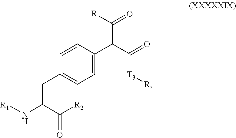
C1=CC(CC(N[R1])C([R2])=O)=CC=C1C(C([T3][R])=O)C([R])=O
